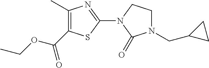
C1(C)=C(C(OCC)=O)SC(N2C(=O)N(CC3CC3)CC2)=N1
